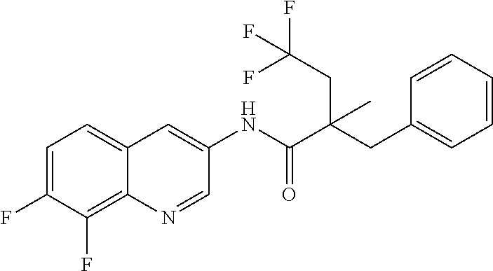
C12=C(F)C(F)=CC=C1C=C(NC(C(CC1=CC=CC=C1)(CC(F)(F)F)C)=O)C=N2
